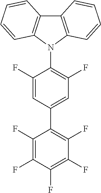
C1(F)=C(F)C(F)=C(F)C(F)=C1C1=CC(F)=C(N2C3=C(C4=C2C=CC=C4)C=CC=C3)C(F)=C1
